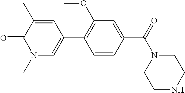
C1=CC(C(=O)N2CCNCC2)=CC(OC)=C1C1=CN(C)C(=O)C(C)=C1
